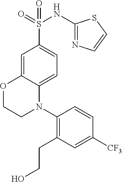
C1=C2C(=CC=C1S(=O)(NC1=NC=CS1)=O)N(C1=C(CCO)C=C([CF3])C=C1)CCO2
